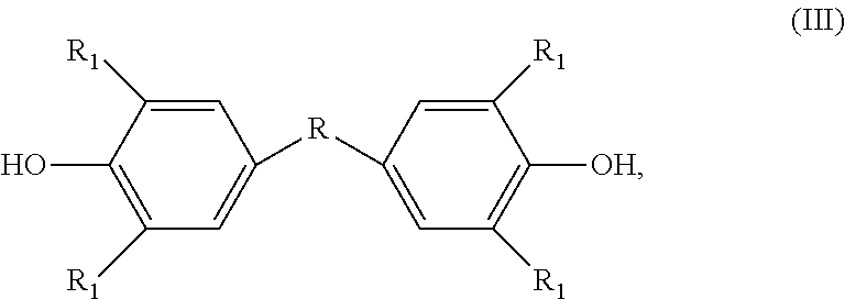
OC1=C([R1])C=C([R]C2=CC([R1])=C([OH])C([R1])=C2)C=C1[R1]
